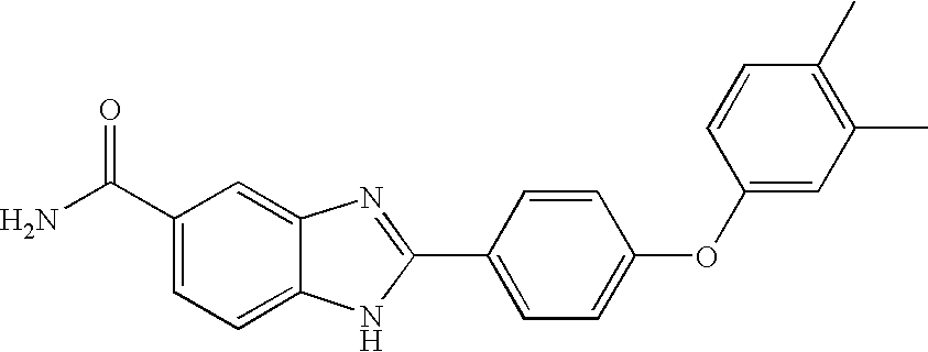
C1(C(N)=O)=CC=C2C(=C1)N=C(C1=CC=C(OC3=CC(C)=C(C)C=C3)C=C1)N2
